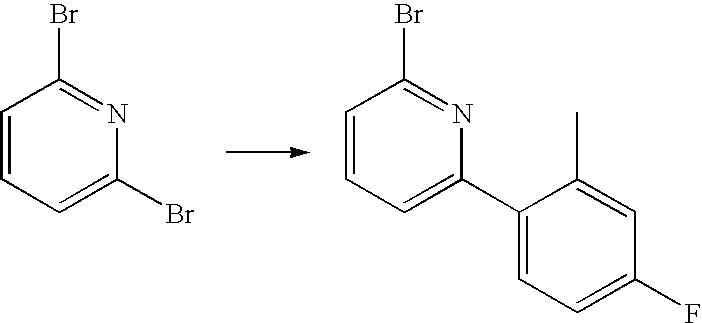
C1=CC=C(Br)N=C1Br.C1=CC=C(C2=CC=C(F)C=C2C)N=C1Br
